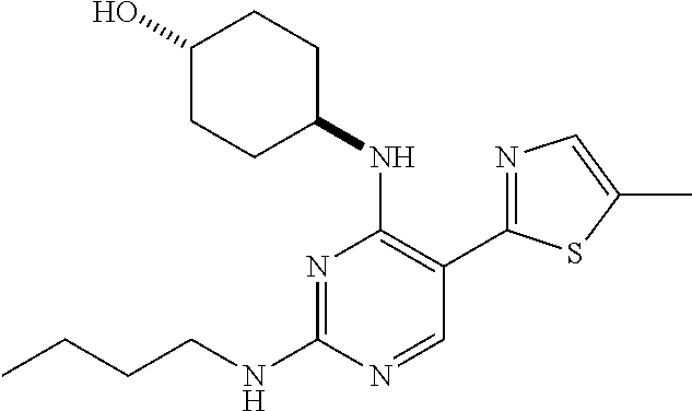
N1=C(NCCCC)N=CC(C2=NC=C(C)S2)=C1NC1CCC(O)CC1
